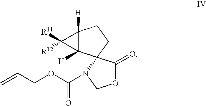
C12([H])C([H])(C1([R11])[R12])C1(CC2)C(=O)OCN1C(OCC=C)=O
